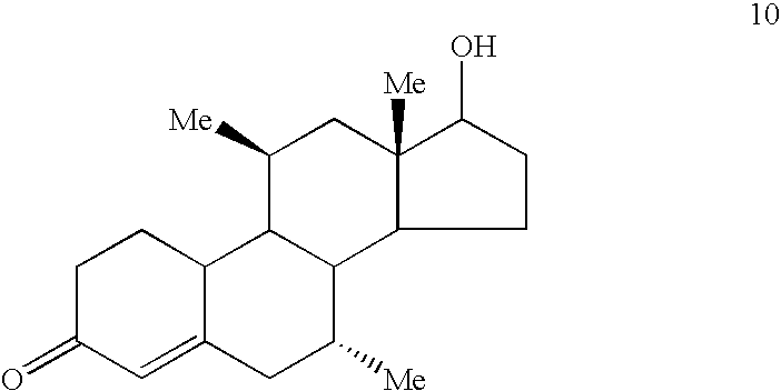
C1C(=O)C=C2C(C1)C1C(C([Me])C2)C2C([Me])(CC1[Me])C(O)CC2
